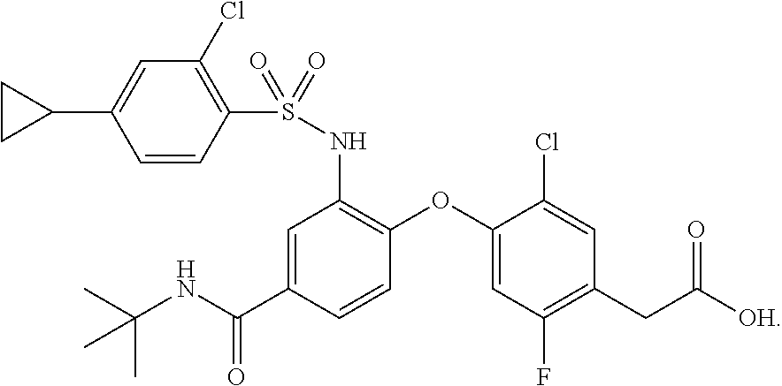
C1=CC(S(NC2=C(OC3=CC(F)=C(CC([OH])=O)C=C3Cl)C=CC(C(NC(C)(C)C)=O)=C2)(=O)=O)=C(Cl)C=C1C1CC1
